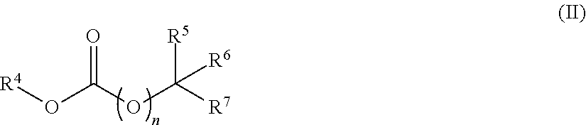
[R4]OC(OC([R7])([R5])[R6])=O
